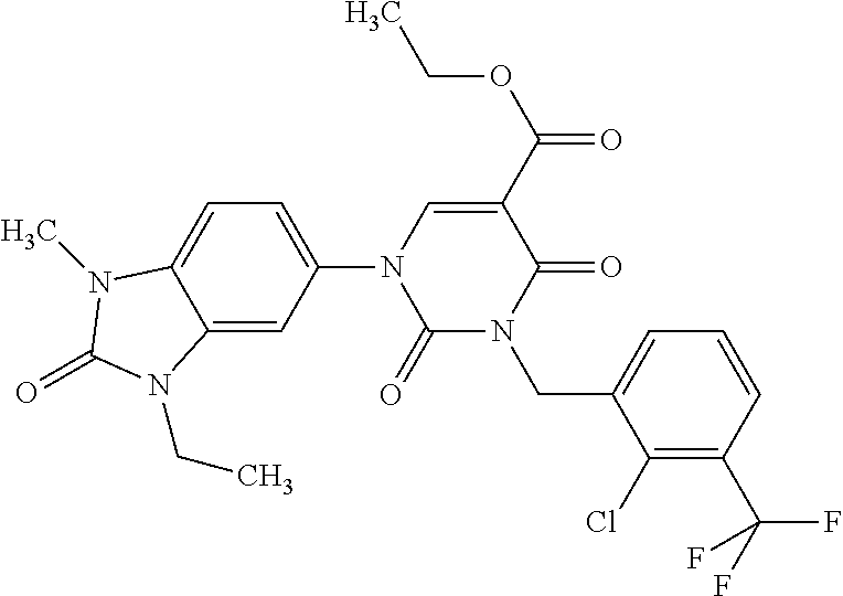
C1(=O)N(CC2=CC=CC(C(F)(F)F)=C2Cl)C(=O)C(C(OCC)=O)=CN1C1=CC=C2C(=C1)N(CC)C(=O)N2C
